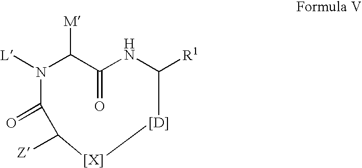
C1([Z])C(=O)N([L])C([M])C(=O)NC([R1])[[D]][[X]]1
